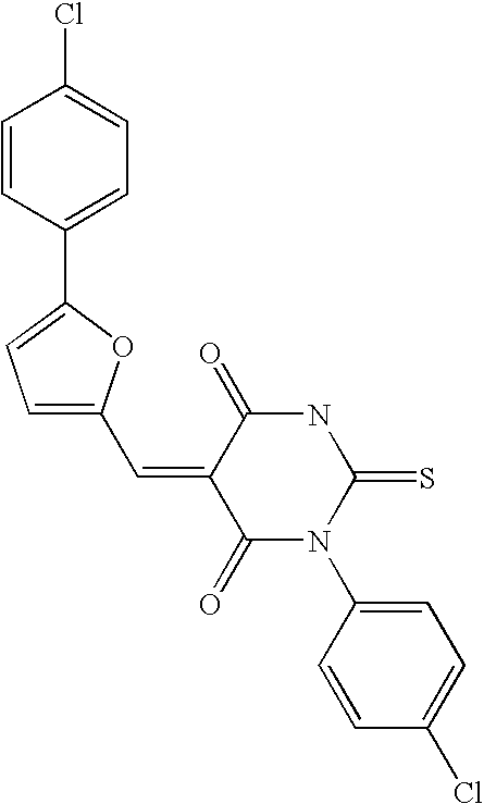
C(=C1C(=O)N(C2=CC=C(Cl)C=C2)C(=S)NC1=O)C1=CC=C(C2=CC=C(Cl)C=C2)O1
